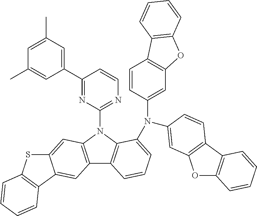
C1(C2=CC(C)=CC(C)=C2)=NC(N2C3=C(C4=C2C=C2C(=C4)C4=C(S2)C=CC=C4)C=CC=C3N(C2=CC3=C(C=C2)C2=C(O3)C=CC=C2)C2=CC3=C(C4=C(O3)C=CC=C4)C=C2)=NC=C1
